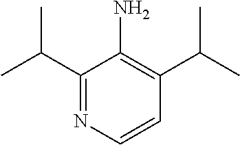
C1(C(C)C)=NC=CC(C(C)C)=C1N
